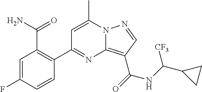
C1=C(C)N2C(=C(C(=O)NC(C3CC3)[CF3])C=N2)N=C1C1=C(C(=O)N)C=C(F)C=C1
